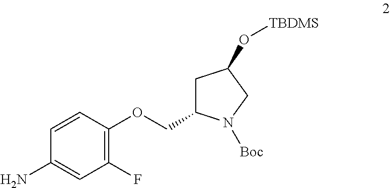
NC1=CC(F)=C(OCC2CC(O[TBDMS])CN2[Boc])C=C1
